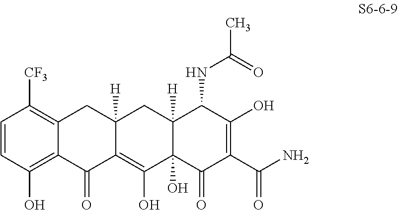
C1=CC(O)=C2C(=C1[CF3])CC1([H])C(=C(O)C3(O)C([H])(C1)C(NC(=O)C)C(O)=C(C(N)=O)C3=O)C2=O
